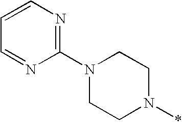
C1CN(*)CCN1C1=NC=CC=N1
